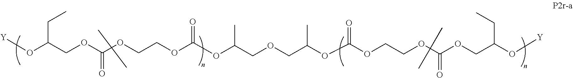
[Y]OC(COC(=O)OCCOC(OC(COCC(OC(OCCOC(=O)OCC(O[Y])CC)=O)C)C)=O)CC
